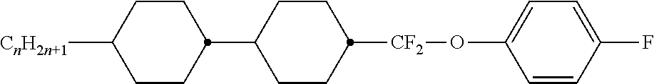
C1([CnH2n+1])CCC(C2CCC([CF2]OC3=CC=C(F)C=C3)CC2)CC1
